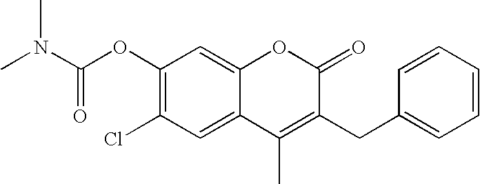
C1=CC=CC(CC2=C(C)C3=CC(Cl)=C(OC(N(C)C)=O)C=C3OC2=O)=C1
